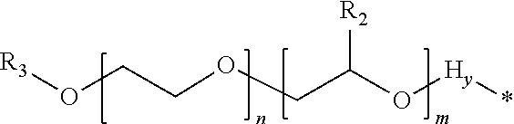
O(CCOCC(O[Hy]*)[R2])[R3]
